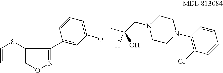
C1=CC2=C(S1)C(C1=CC(OCC(CN3CCN(C4=C(Cl)C=CC=C4)CC3)([H])O)=CC=C1)=NO2
